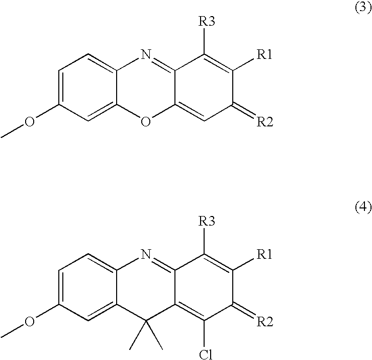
C1=C(OC)C=C2C(=C1)N=C1C(=CC(=[R2])C([R1])=C1[R3])O2.COC1=CC=C2C(=C1)C(C)(C)C1=C(Cl)C(=[R2])C([R1])=C([R3])C1=N2
